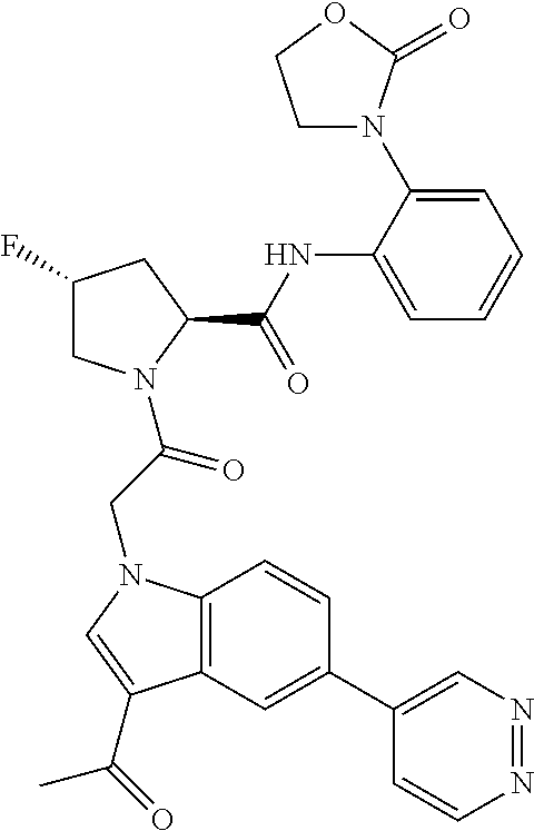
C1(C2=CC3=C(C=C2)N(CC(=O)N2CC(F)CC2C(NC2=CC=CC=C2N2CCOC2=O)=O)C=C3C(=O)C)=CN=NC=C1
